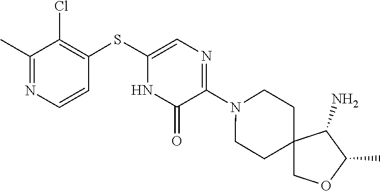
N1(C2=NC=C(SC3=C(Cl)C(C)=NC=C3)NC2=O)CCC2(CC1)COC(C)C2N
